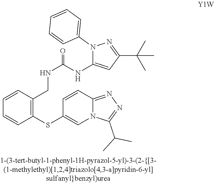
C1(SC2=CN3C(=NN=C3C(C)C)C=C2)=C(CNC(NC2=CC(C(C)(C)C)=NN2C2=CC=CC=C2)=O)C=CC=C1
